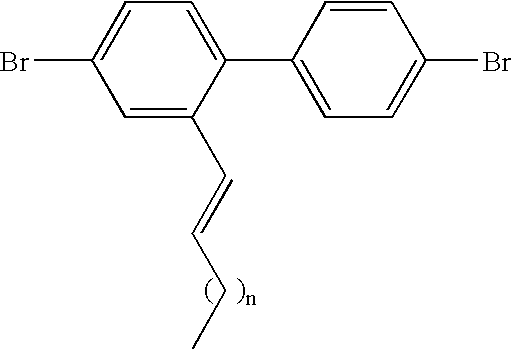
C1=C(C=CCC)C(C2=CC=C(Br)C=C2)=CC=C1Br
